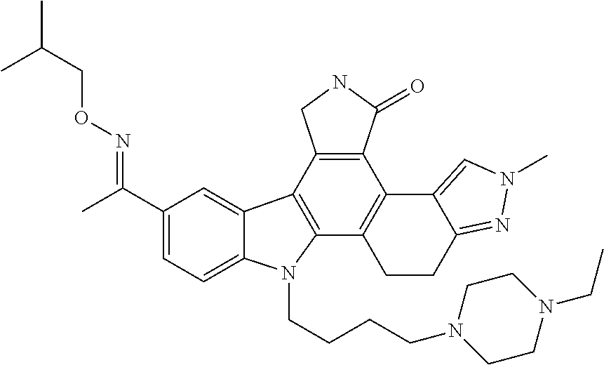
C1(C(C)=NOCC(C)C)=CC=C2C(=C1)C1=C(N2CCCCN2CCN(CC)CC2)C2=C(C3=C1CNC3=O)C1=CN(C)N=C1CC2
